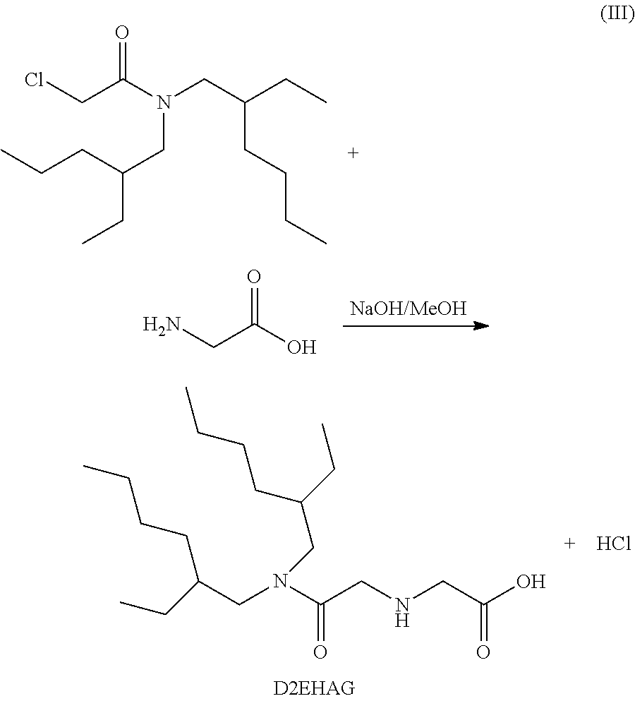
O=C(O)CN.C(CC)(CCC)CN(CC(CC)CCCC)C(CCl)=O.C(=O)(N(CC(CCCC)CC)CC(CC)CCCC)CNCC(O)=O.Cl
